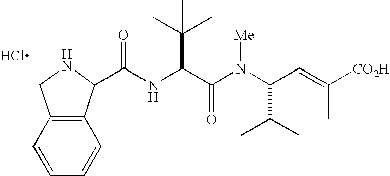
C(NC(C(N(C(C=C([CO2H])C)C(C)C)[Me])=O)C(C)(C)C)(=O)C1C2=C(CN1)C=CC=C2.Cl
